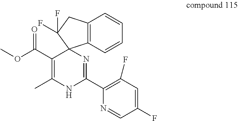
C1(F)=CC(F)=C(C2=NC3(C4=C(C=CC=C4)CC3(F)F)C(C(OC)=O)=C(C)N2)N=C1
